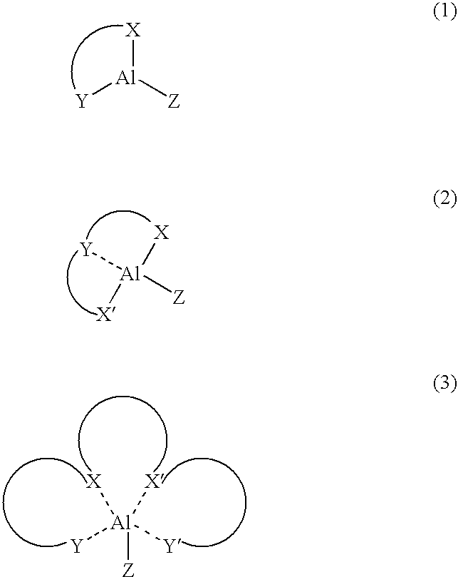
[X][Al]([Z])[Y].[X][Al]([X])([Z])[Y].[Al]([Z])([Y])([Y])([X])[X]
